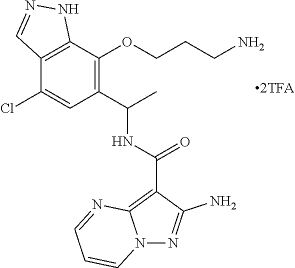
C12=C(C(OCCCN)=C(C(C)NC(C3=C4N(N=C3N)C=CC=N4)=O)C=C1Cl)NN=C2
